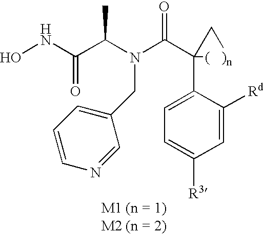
ONC(C(N(C(C1(C2=CC=C([R3])C=C2[Rd])[(   )n]C1)=O)CC1=CC=CN=C1)C)=O
